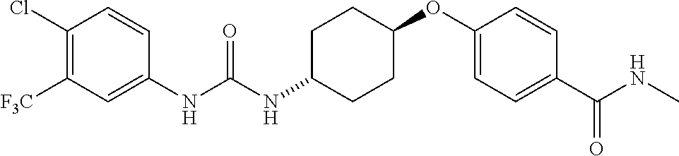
C1(NC(NC2=CC([F3C])=C(Cl)C=C2)=O)CCC(OC2=CC=C(C(NC)=O)C=C2)CC1
